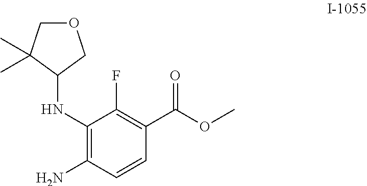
C1(NC2COCC2(C)C)=C(N)C=CC(C(OC)=O)=C1F
